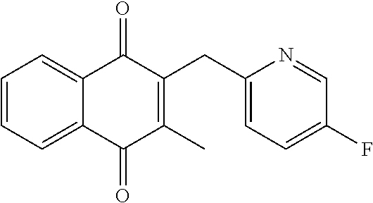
C1=CC=C2C(=C1)C(=O)C(CC1=CC=C(F)C=N1)=C(C)C2=O
